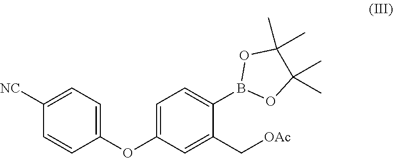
C1(OC2=CC=C(B3OC(C)(C)C(C)(C)O3)C(C[OAc])=C2)=CC=C([NC])C=C1
